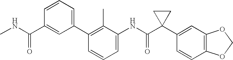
C1(C2=CC=CC(C(NC)=O)=C2)=C(C)C(NC(C2(C3=CC4=C(C=C3)OCO4)CC2)=O)=CC=C1
